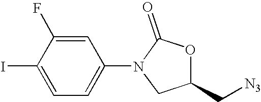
C1(I)=CC=C(N2CC(C[N3])OC2=O)C=C1F
